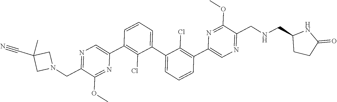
N1=C(CN2CC(C#N)(C)C2)C(OC)=NC(C2=C(Cl)C(C3=CC=CC(C4=CN=C(CNCC5CCC(=O)N5)C(OC)=N4)=C3Cl)=CC=C2)=C1
